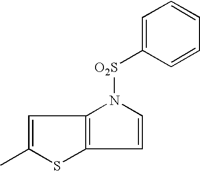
C1=C(C)SC2=C1N([O2S]C1=CC=CC=C1)C=C2
